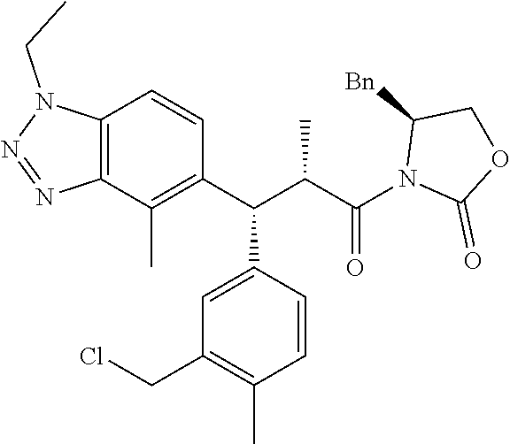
C12=C(C(C)=C(C(C3=CC(CCl)=C(C)C=C3)C(C(N3C(=O)OCC3[Bn])=O)C)C=C1)N=NN2CC
